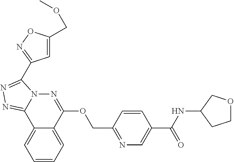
C1=CC=C2C(=C1)C1=NN=C(C3=NOC(COC)=C3)N1N=C2OCC1=NC=C(C(NC2CCOC2)=O)C=C1
